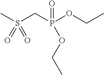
CS(CP(OCC)(OCC)=O)(=O)=O
